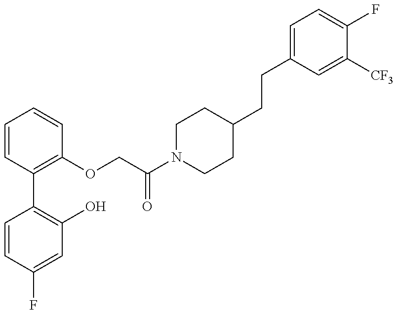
C1=CC(F)=CC(O)=C1C1=C(OCC(N2CCC(CCC3=CC=C(F)C([CF3])=C3)CC2)=O)C=CC=C1
